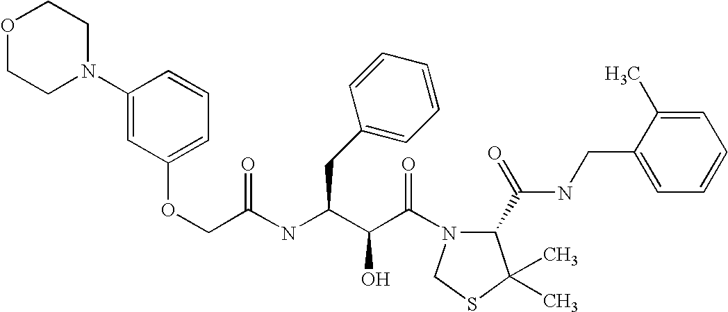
N(C(C(C(=O)N1C(C(NCC2=CC=CC=C2C)=O)C(C)(C)SC1)O)CC1=CC=CC=C1)C(=O)COC1=CC=CC(N2CCOCC2)=C1
